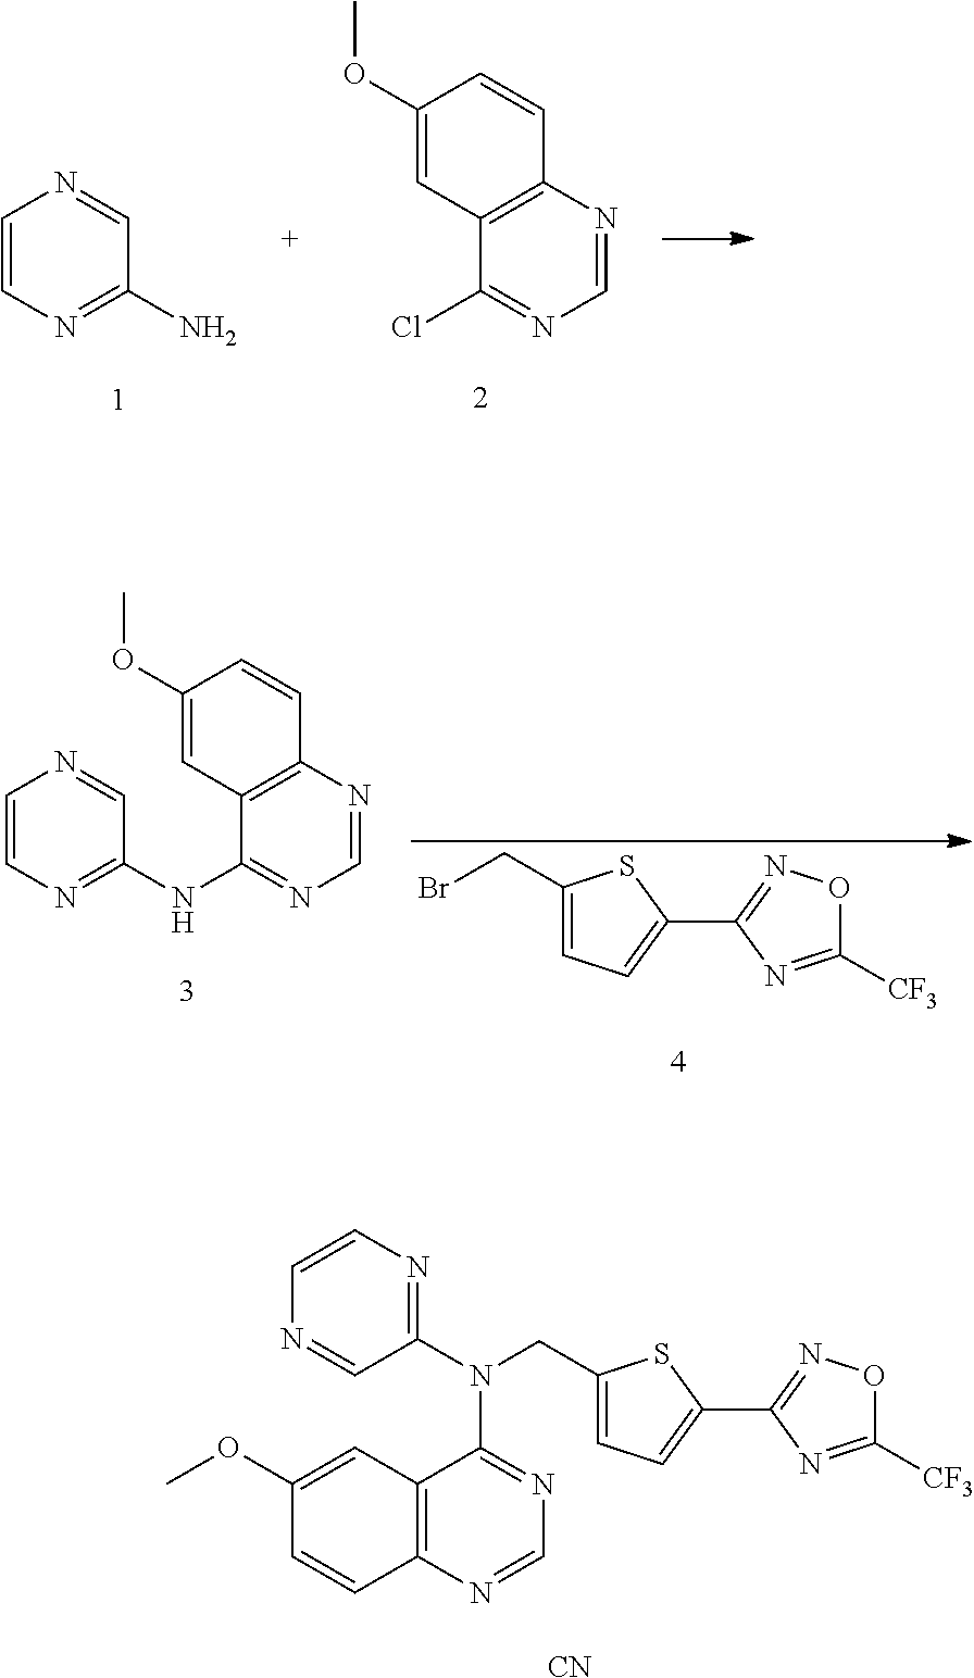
C1=CN=C(N)C=N1.C12=C(N=CN=C1Cl)C=CC(OC)=C2.C1(CBr)=CC=C(C2=NOC([CF3])=N2)S1.C1=CN=C(NC2=NC=NC3=C2C=C(OC)C=C3)C=N1.C1(CN(C2=NC=CN=C2)C2=NC=NC3=C2C=C(OC)C=C3)=CC=C(C2=NOC([CF3])=N2)S1.[CN]
